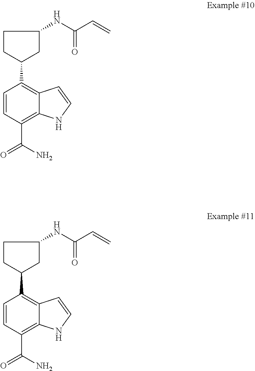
C1=CC(C(=O)N)=C2C(=C1C1CC(NC(C=C)=O)CC1)C=CN2.C1=CC(C(=O)N)=C2C(=C1C1CC(NC(C=C)=O)CC1)C=CN2
